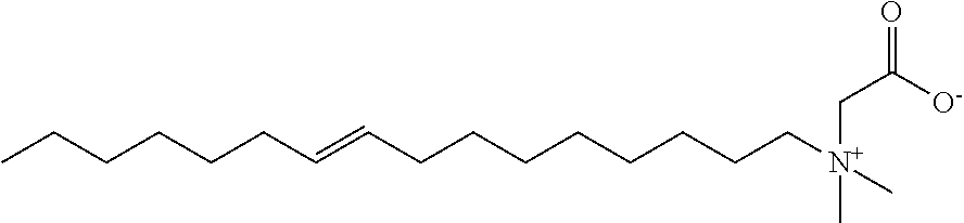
CCCCCCC=CCCCCCCCC[N+](C)(C)CC(=O)[O-]
